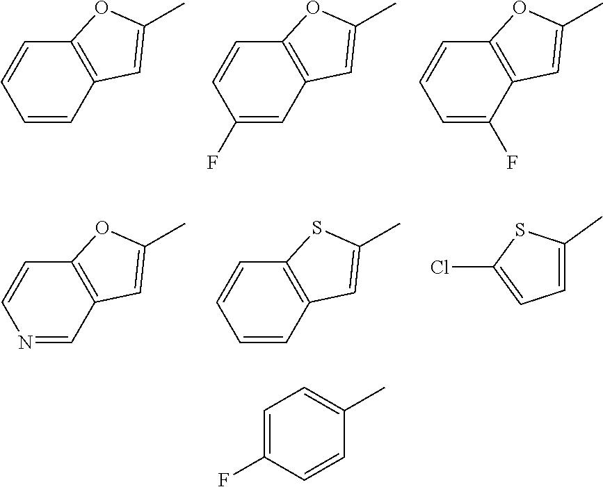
C1=CC2=C(C=C1)OC(C)=C2.C1(F)=CC2=C(C=C1)OC(C)=C2.C1=C(F)C2=C(C=C1)OC(C)=C2.N1=CC2=C(C=C1)OC(C)=C2.C1=CC2=C(C=C1)SC(C)=C2.C1=C(C)SC(Cl)=C1.C1=C(F)C=CC(C)=C1
